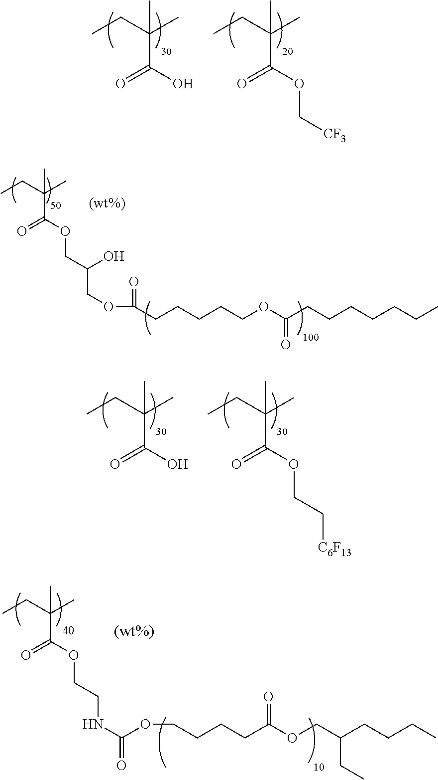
CCC(C)(C)C(O)=O.CCC(C)(C)C(OC[CF3])=O.CCC(C)(C)C(OCC(O)COC(=O)CCCCCOC(CCCCCCC)=O)=O.CCC(C)(C)C(O)=O.CCC(C)(C)C(OCC[C6F13])=O.CCC(C)(C)C(OCCNC(OCCCCC(OCC(CCCC)CC)=O)=O)=O
